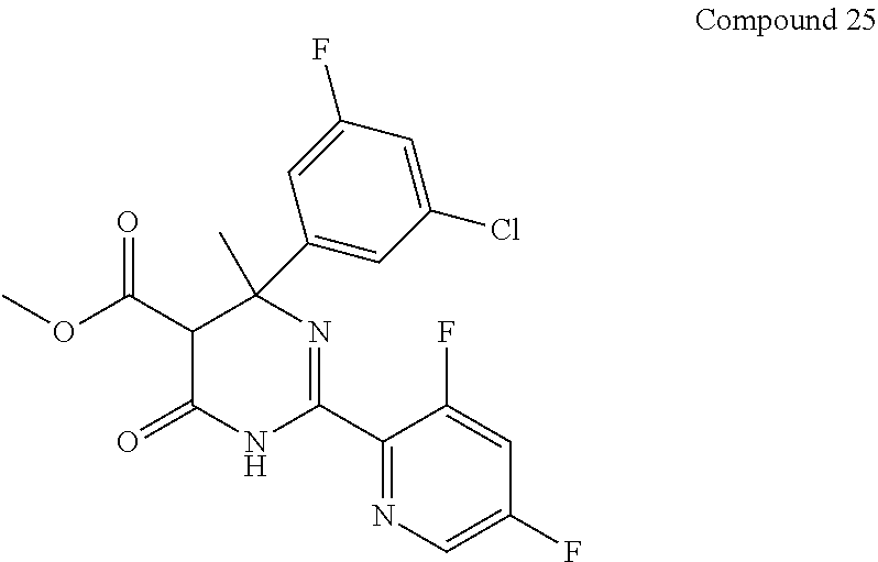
CC1(C2=CC(Cl)=CC(F)=C2)C(C(OC)=O)C(=O)NC(C2=NC=C(F)C=C2F)=N1
